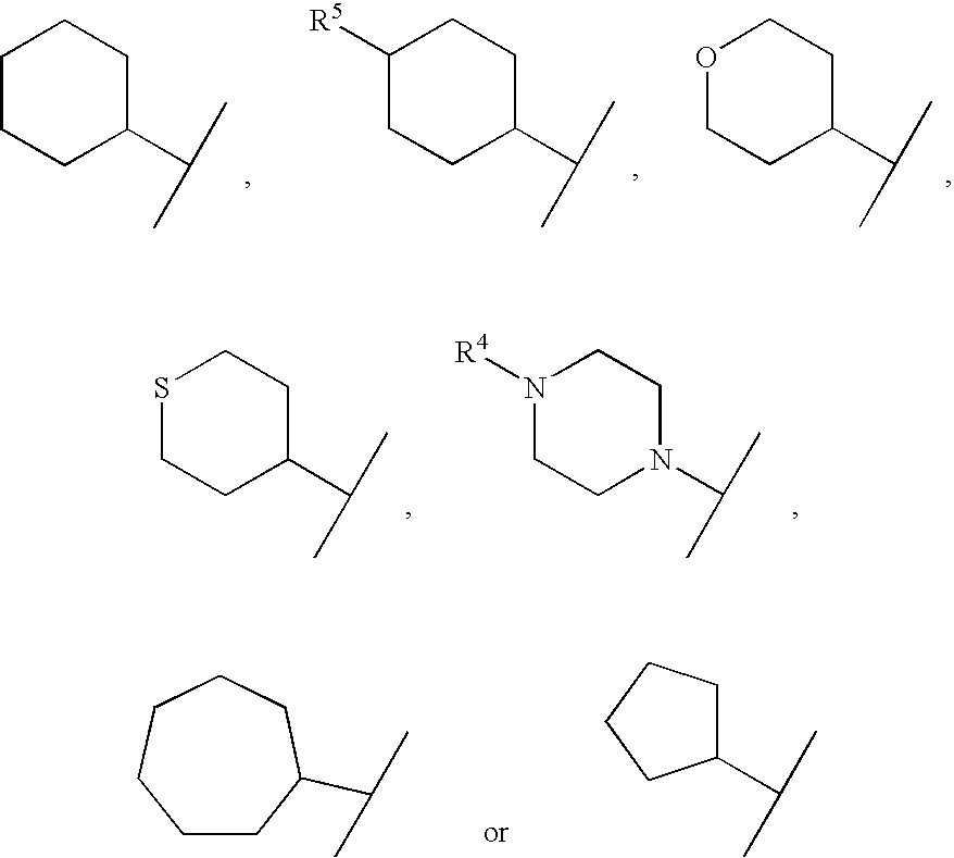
C1CCC(C(C)C)CC1.C1CC(C(C)C)CCC1[R5].O1CCC(C(C)C)CC1.S1CCC(C(C)C)CC1.C1CN(C(C)C)CCN1[R4].C1(C(C)C)CCCC1.C1CC(C(C)C)CCCC1
